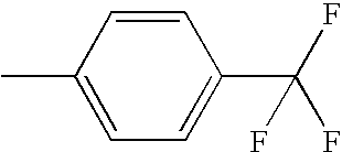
C1(C)=CC=C(C(F)(F)F)C=C1
